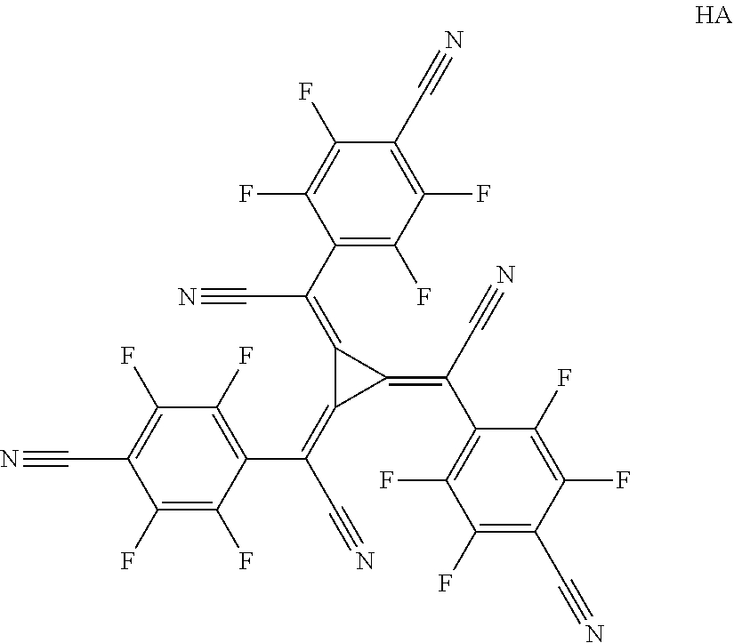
C1(F)=C(F)C(C#N)=C(F)C(F)=C1C(=C1C(=C(C#N)C2=C(F)C(F)=C(C#N)C(F)=C2F)C1=C(C#N)C1=C(F)C(F)=C(C#N)C(F)=C1F)C#N
